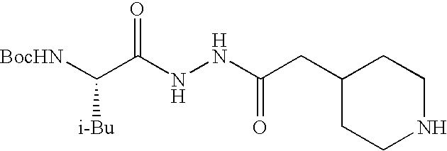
N(NC(CC1CCNCC1)=O)C(C([BocHN])[i-Bu])=O
